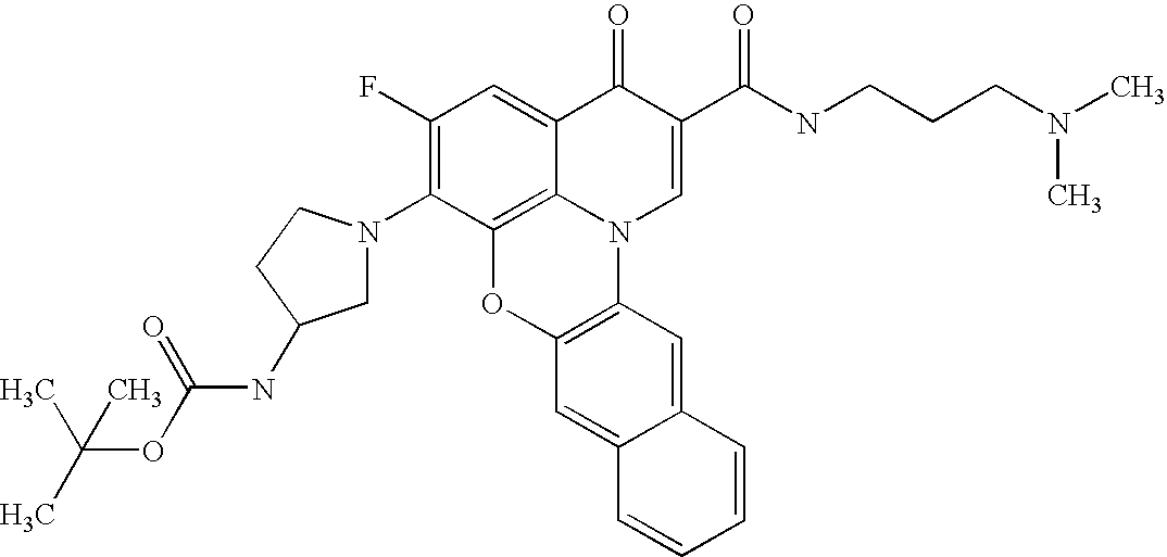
C1(F)=C(N2CC(NC(=O)OC(C)(C)C)CC2)C2=C3C(=C1)C(=O)C(C(=O)NCCCN(C)C)=CN3C1=C(O2)C=C2C(=C1)C=CC=C2
